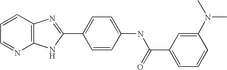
C1=CC2=C(N=C1)NC(C1=CC=C(NC(C3=CC=CC(N(C)C)=C3)=O)C=C1)=N2
